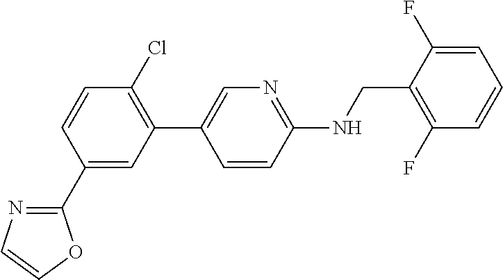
C1(C2=NC=CO2)=CC(C2=CN=C(NCC3=C(F)C=CC=C3F)C=C2)=C(Cl)C=C1
